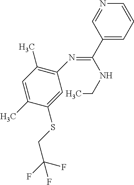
C1(N=C(C2=CC=CN=C2)NCC)=C(C)C=C(C)C(SCC(F)(F)F)=C1
